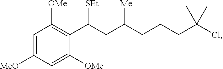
C1([MeO])=CC([OMe])=C(C(CC(CCCC(Cl)(C)C)[Me])[SEt])C([OMe])=C1
